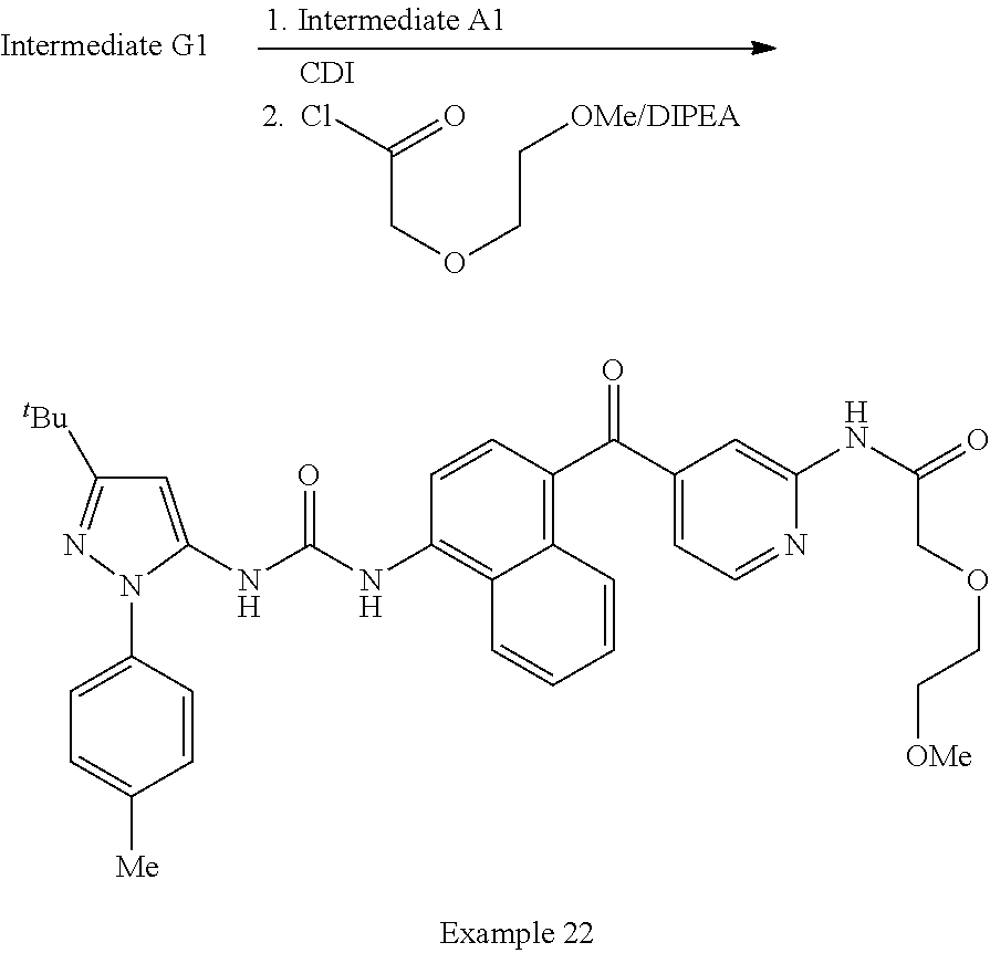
C1=C(NC(NC2=C3C(=C(C(C4=CC=NC(NC(=O)COCC[OMe])=C4)=O)C=C2)C=CC=C3)=O)N(C2=CC=C([Me])C=C2)N=C1[tBu].ClC(COCC[OMe/DIPEA])=O.[CDI]
